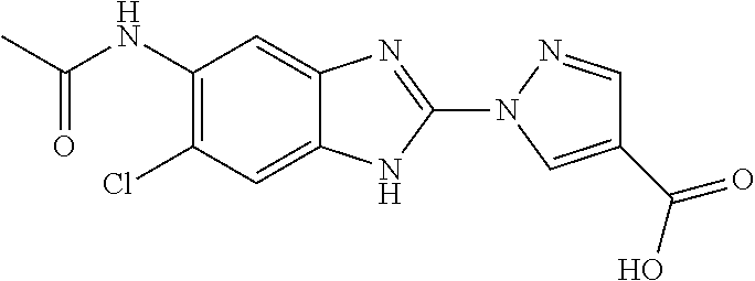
ClC1=C(NC(C)=O)C=C2C(=C1)NC(N1N=CC(C(=O)O)=C1)=N2
